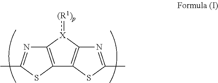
C12=C(N=C(C)S1)[X](:[(R1)p])C1=C2SC(C)=N1
